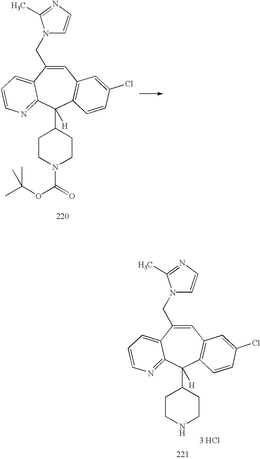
C1=C(CN2C=CN=C2C)C2=CC=CN=C2C(C2CCN(C(=O)OC(C)(C)C)CC2)([H])C2=C1C=C(Cl)C=C2.C1=C(CN2C=CN=C2C)C2=CC=CN=C2C(C2CCNCC2)([H])C2=C1C=C(Cl)C=C2.[3 HCl]
